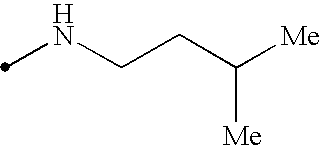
N(CCC([Me])[Me])C
